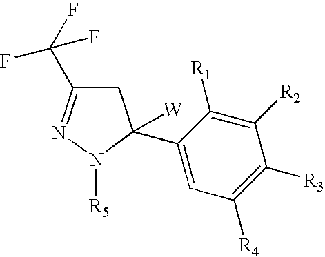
C1C(C(F)(F)F)=NN([R5])C1(C1=CC([R4])=C([R3])C([R2])=C1[R1])[W]
